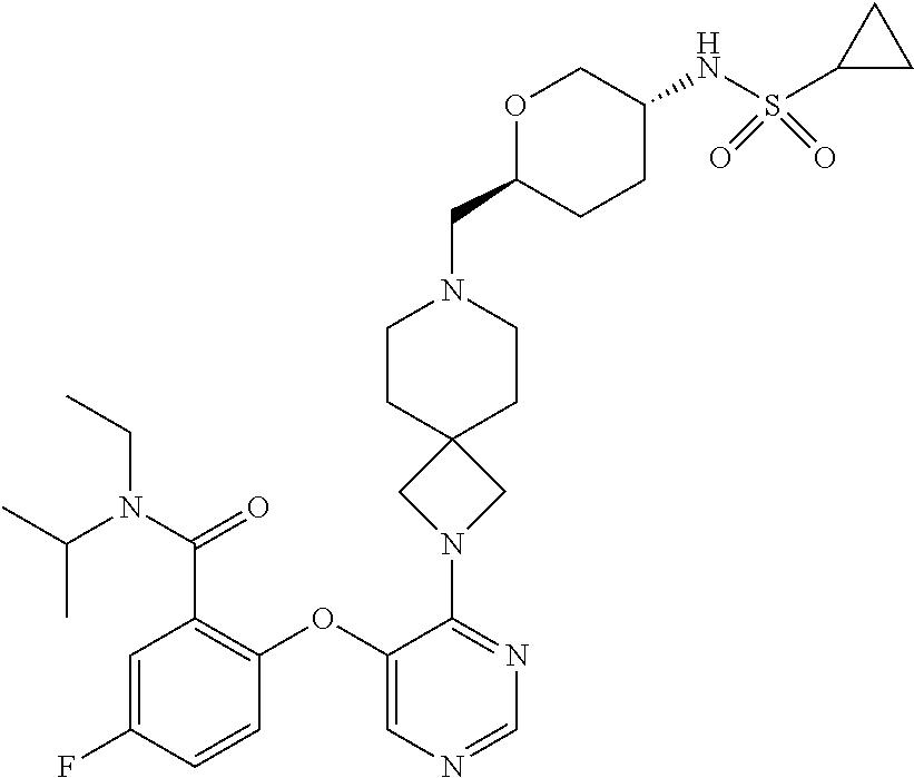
C1=C(F)C=CC(OC2=CN=CN=C2N2CC3(C2)CCN(CC2CCC(NS(C4CC4)(=O)=O)CO2)CC3)=C1C(N(CC)C(C)C)=O
